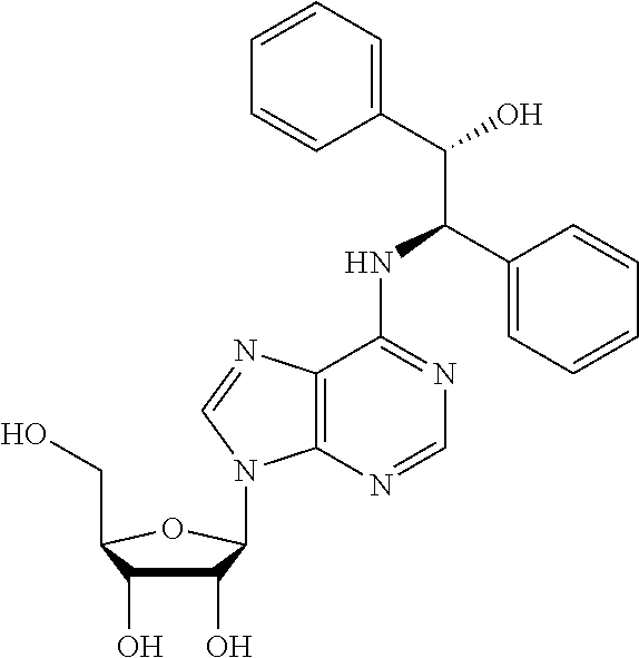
C(C1=CC=CC=C1)(NC1=NC=NC2=C1N=CN2C1C(O)C(O)C(CO)O1)C(O)C1=CC=CC=C1
